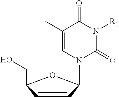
C1=CC(N2C=C(C)C(=O)N([R1])C2=O)OC1CO
